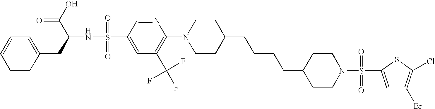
C1=C(S(=O)(=O)N2CCC(CCCCC3CCN(C4=C(C(F)(F)F)C=C(S(=O)(=O)NC(CC5=CC=CC=C5)C(=O)O)C=N4)CC3)CC2)SC(Cl)=C1Br
